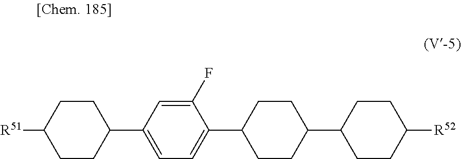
C1(C2=CC=C(C3CCC(C4CCC([R52])CC4)CC3)C(F)=C2)CCC([R51])CC1
